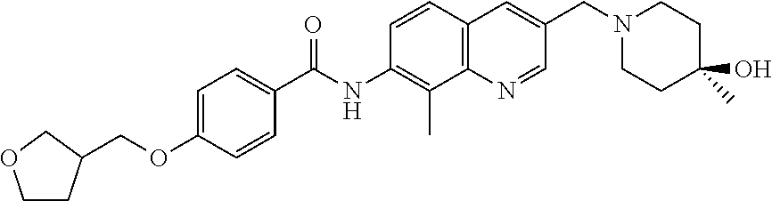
C1CC(COC2=CC=C(C(NC3=C(C)C4=C(C=C3)C=C(CN3CCC(O)(C)CC3)C=N4)=O)C=C2)CO1
